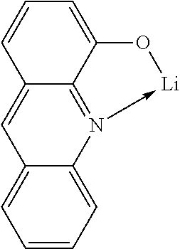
C12=CC=CC=C1N1->[Li]OC3=CC=CC(=C2)C=13
